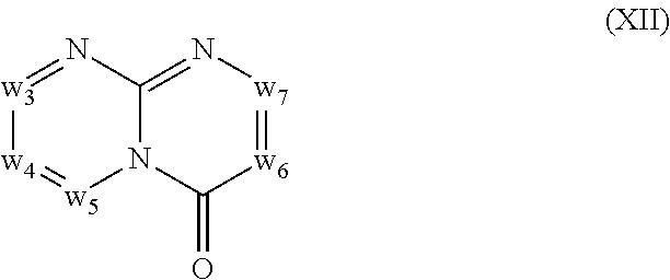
N12C(=N[w7]=[w6]C1=O)N=[w3][w4]=[w5]2
